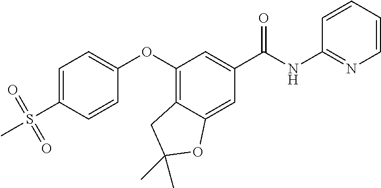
C1=C(S(C)(=O)=O)C=CC(OC2=C3C(=CC(C(NC4=NC=CC=C4)=O)=C2)OC(C)(C)C3)=C1
